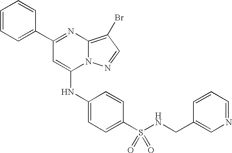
C1=C(C2=NC3=C(Br)C=NN3C(NC3=CC=C(S(NCC4=CN=CC=C4)(=O)=O)C=C3)=C2)C=CC=C1
